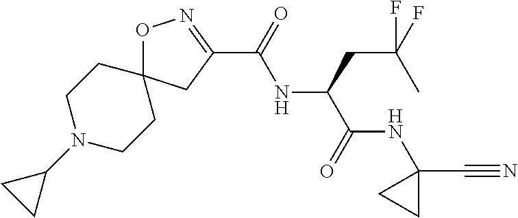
O1C2(CC(C(=O)NC(C(NC3(C#N)CC3)=O)CC(F)(C)F)=N1)CCN(C1CC1)CC2
